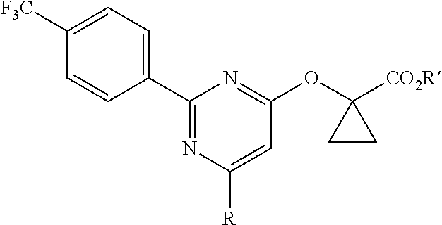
C1(C2=CC=C([F3C])C=C2)=NC([R])=CC(OC2([CO2R])CC2)=N1
